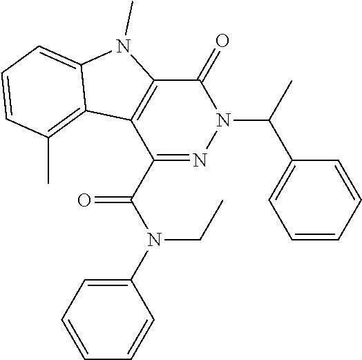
C1(=O)C2=C(C(C(N(CC)C3=CC=CC=C3)=O)=NN1C(C1=CC=CC=C1)C)C1=C(C)C=CC=C1N2C
